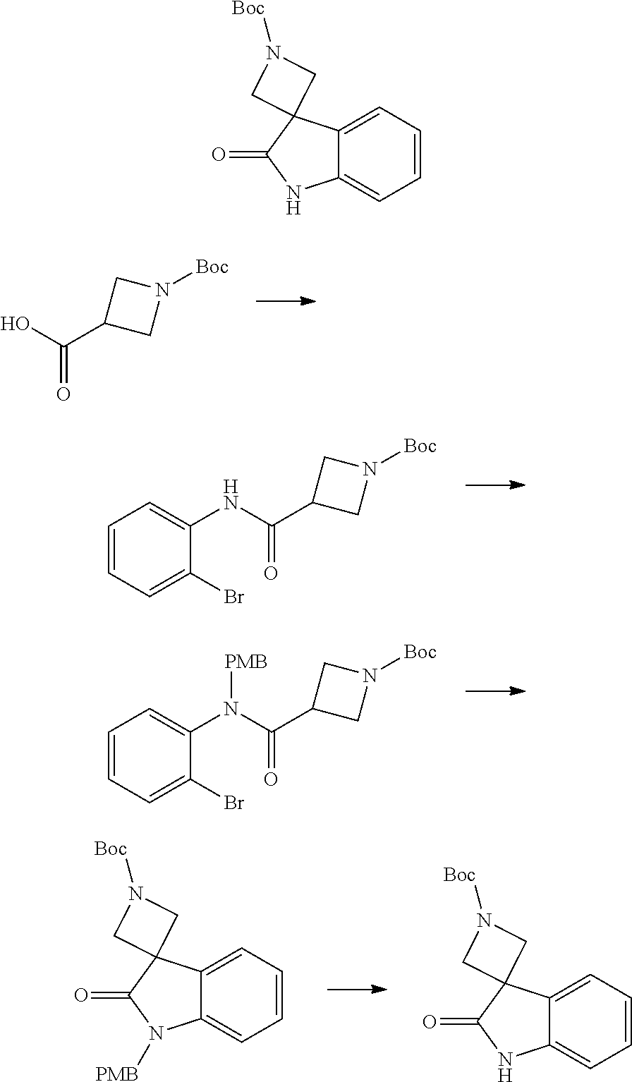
OC(C1CN([Boc])C1)=O.N(C(C1CN([Boc])C1)=O)C1=CC=CC=C1Br.N(C(C1CN([Boc])C1)=O)(C1=CC=CC=C1Br)[PMB].C12(C(=O)N([PMB])C3=CC=CC=C13)CN([Boc])C2.C12(C(=O)NC3=CC=CC=C13)CN([Boc])C2.C12(C(=O)NC3=CC=CC=C13)CN([Boc])C2
